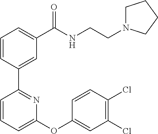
C1=CC(C2=NC(OC3=CC(Cl)=C(Cl)C=C3)=CC=C2)=CC(C(NCCN2CCCC2)=O)=C1
